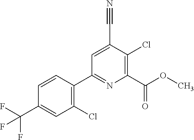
C1(Cl)=C(C2=NC(C(OC)=O)=C(Cl)C(C#N)=C2)C=CC(C(F)(F)F)=C1
